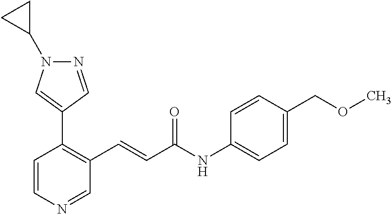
C1=CN=CC(C=CC(NC2=CC=C(COC)C=C2)=O)=C1C1=CN(C2CC2)N=C1
